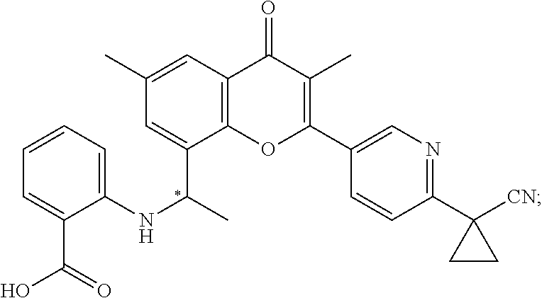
C1=C(C(C)NC2=CC=CC=C2C(=O)O)C2=C(C=C1C)C(=O)C(C)=C(C1=CN=C(C3([CN])CC3)C=C1)O2
